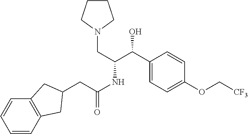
C(C(NC(C(C1=CC=C(OC[CF3])C=C1)O)CN1CCCC1)=O)C1CC2=C(C=CC=C2)C1
